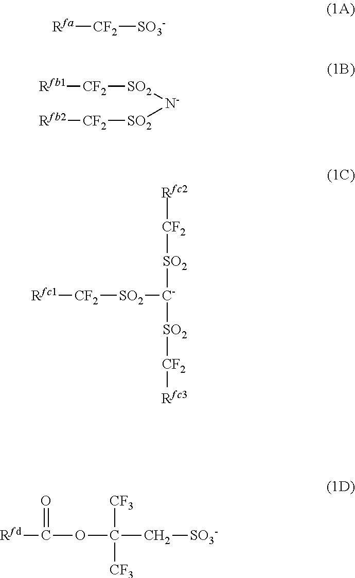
[Rfa][CF2][SO3-].[Rfb1][CF2][SO2][N-][SO2][CF2][Rfb2].[Rfc1][CF2][SO2][C-]([SO2][CF2][Rfc3])[SO2][CF2][Rfc2].[Rfd]C(OC(C[SO3-])([CF3])[CF3])=O
